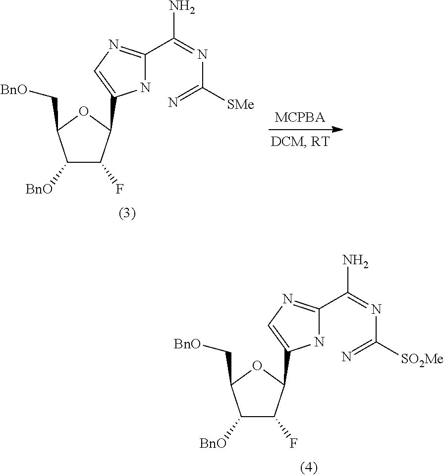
C1([BnO])C(F)C(C2=CN=C(C(=NC(=N)[SMe])N)N2)OC1C[BnO].C1([BnO])C(F)C(C2=CN=C(C(=NC(=N)[SO2Me])N)N2)OC1C[BnO]
